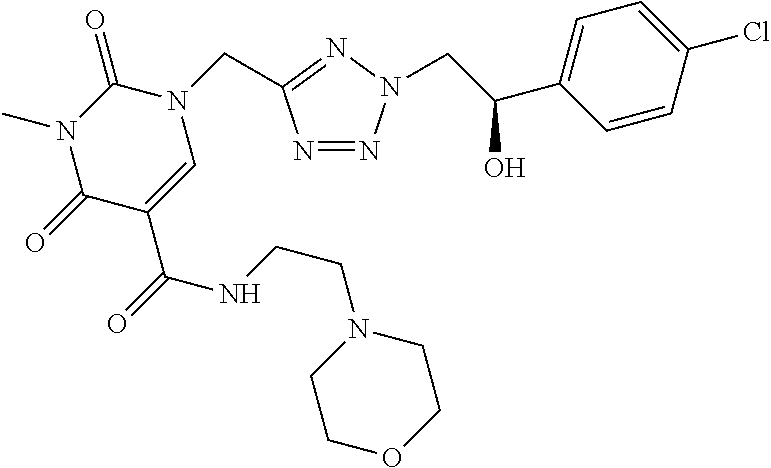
N1=NN(CC(C2=CC=C(Cl)C=C2)O)N=C1CN1C(=O)N(C)C(=O)C(C(=O)NCCN2CCOCC2)=C1
